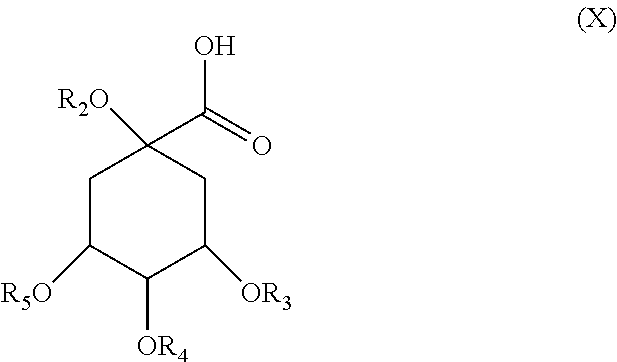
C1C([R5O])C([OR4])C([OR3])CC1(C(=O)O)[R2O]
